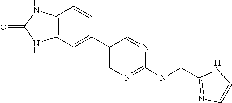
C12=C(C=CC(C3=CN=C(NCC4=NC=CN4)N=C3)=C1)NC(=O)N2
